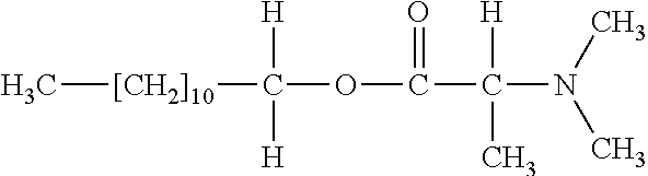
C[[CH2]10]C(OC(C(N(C)C)([H])C)=O)([H])[H]
